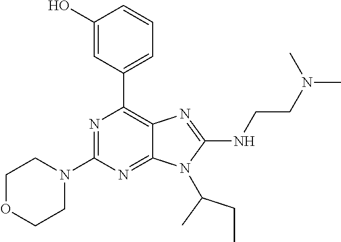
N1=C(N2CCOCC2)N=C2C(=C1C1=CC=CC(O)=C1)N=C(NCCN(C)C)N2C(CC)C
